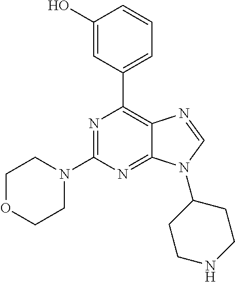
N1=C(N2CCOCC2)N=C2C(=C1C1=CC=CC(O)=C1)N=CN2C1CCNCC1
